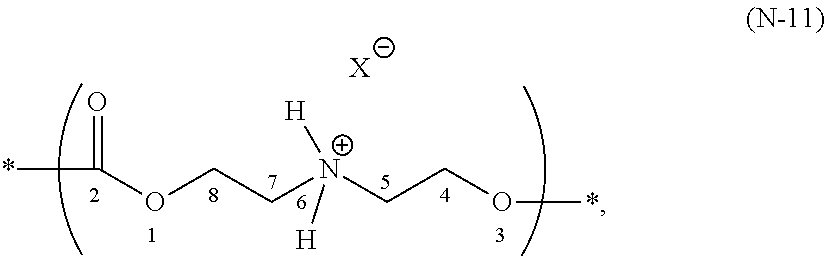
O=C(*)OCC[N+](CCO*)([H])[H].[X]
